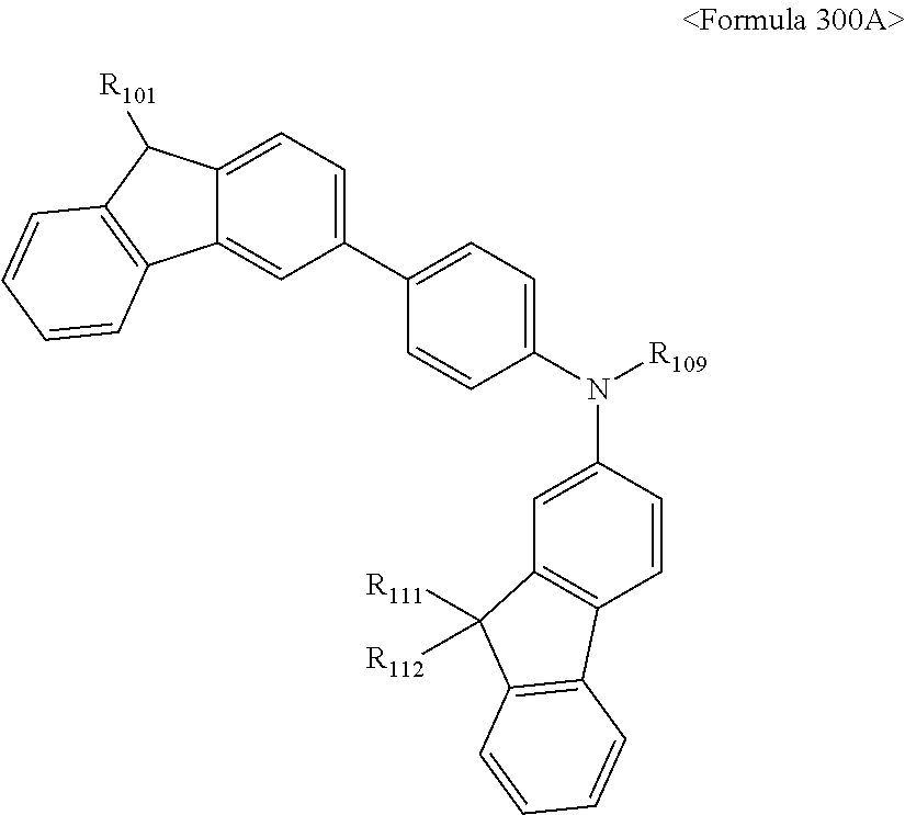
C12=CC=C(C3=CC=C(N([R109])C4=CC5=C(C=C4)C4=C(C5([R111])[R112])C=CC=C4)C=C3)C=C1C1=C(C2[R101])C=CC=C1
